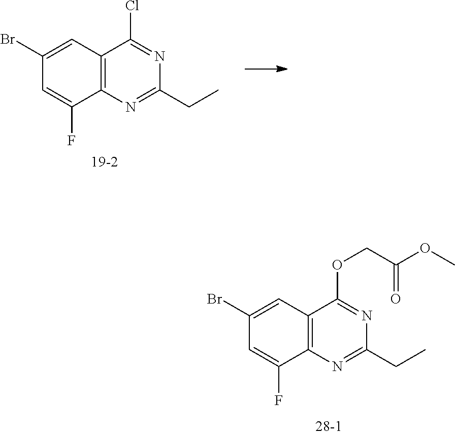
C12=C(N=C(CC)N=C1Cl)C(F)=CC(Br)=C2.C12=C(N=C(CC)N=C1OCC(OC)=O)C(F)=CC(Br)=C2
